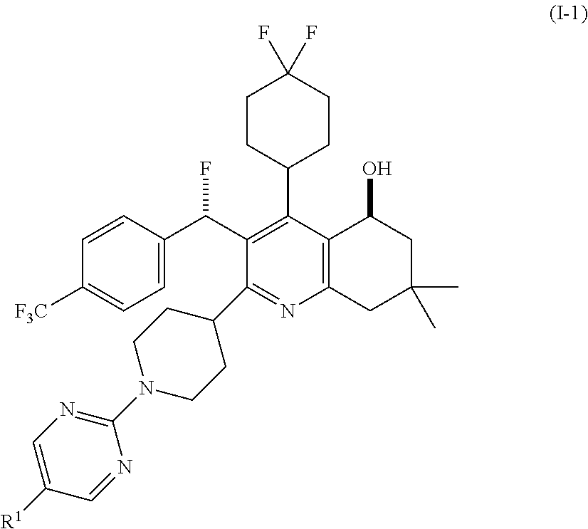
C1=C(C(C2=C(C3CCC(F)(F)CC3)C3=C(N=C2C2CCN(C4=NC=C([R1])C=N4)CC2)CC(C)(C)CC3O)F)C=CC([F3C])=C1
